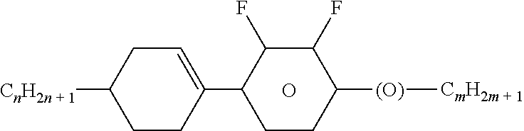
O.C1CC([(O)][CmH2m + 1])C(F)C(F)C1C1=CCC([CnH2n + 1])CC1
